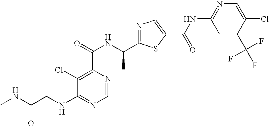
N1=C(C(NC(=O)C2=C(Cl)C(NCC(NC)=O)=NC=N2)C)SC(C(NC2=NC=C(Cl)C(C(F)(F)F)=C2)=O)=C1
